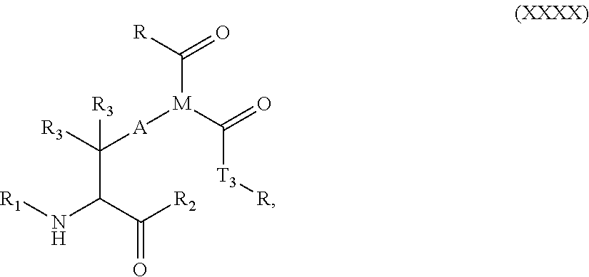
[R3]C([A][M](C([R])=O)C([T3][R])=O)([R3])C(N[R1])C([R2])=O
